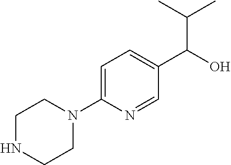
C1=C(N2CCNCC2)N=CC(C(O)C(C)C)=C1
